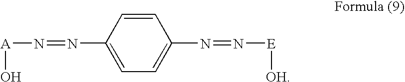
C1=CC(N=N[A]O)=CC=C1N=N[E][OH]
